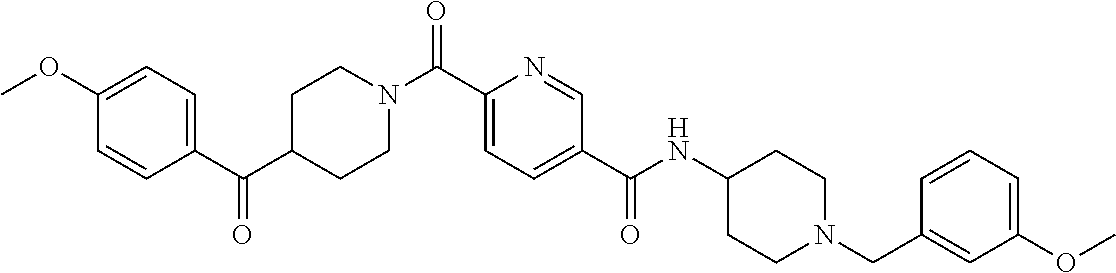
N(C(C1=CC=C(C(=O)N2CCC(C(C3=CC=C(OC)C=C3)=O)CC2)N=C1)=O)C1CCN(CC2=CC(OC)=CC=C2)CC1
